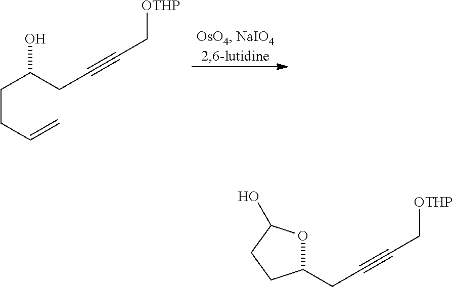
C(CCC=C)(CC#CC[OTHP])O.C1(CC#CC[OTHP])OC(O)CC1
